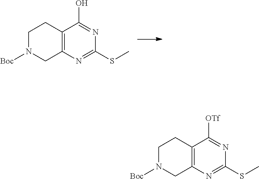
C1N([Boc])CC2=C(C1)C(O)=NC(SC)=N2.C1N([Boc])CC2=C(C1)C([OTf])=NC(SC)=N2
